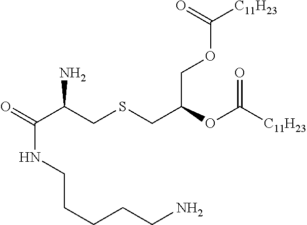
O=C(C(CSCC(OC([C11H23])=O)COC([C11H23])=O)N)NCCCCCN
